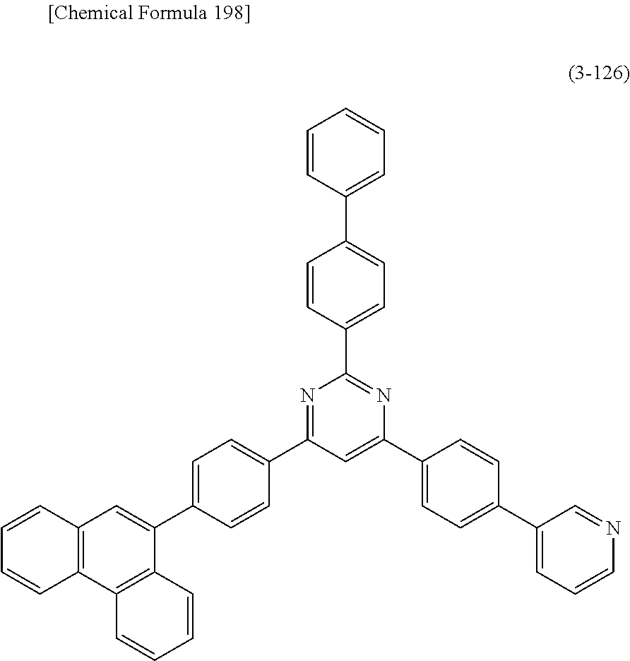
N1=C(C2=CC=C(C3=CC4=C(C5=C3C=CC=C5)C=CC=C4)C=C2)C=C(C2=CC=C(C3=CC=CN=C3)C=C2)N=C1C1=CC=C(C2=CC=CC=C2)C=C1
